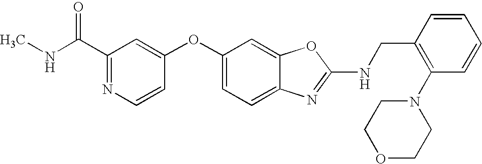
C1(C(NC)=O)=NC=CC(OC2=CC=C3C(=C2)OC(NCC2=C(N4CCOCC4)C=CC=C2)=N3)=C1
